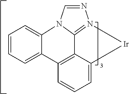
C1=CC=C2C(=C1)N1C3=N(N=C1)[Ir]C1=CC=CC2=C13
